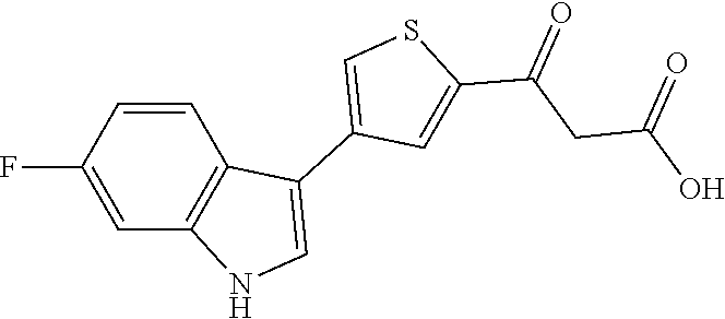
C12=C(C=C(F)C=C1)NC=C2C1=CSC(C(=O)CC(=O)O)=C1
